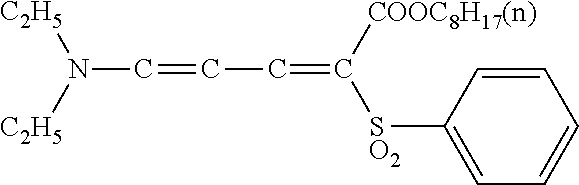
N(C=CC=C([SO2]C1=CC=CC=C1)[COOC8H17(n)])([C2H5])[C2H5]
